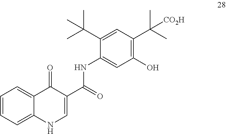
C(C1=CNC2=CC=CC=C2C1=O)(=O)NC1=CC(O)=C(C([CO2H])(C)C)C=C1C(C)(C)C
